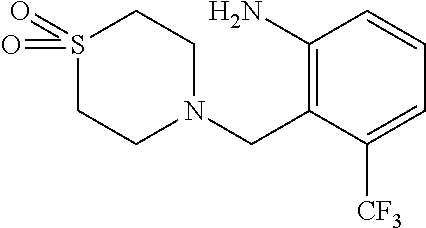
C1(N)=C(CN2CCS(=O)(=O)CC2)C([CF3])=CC=C1
